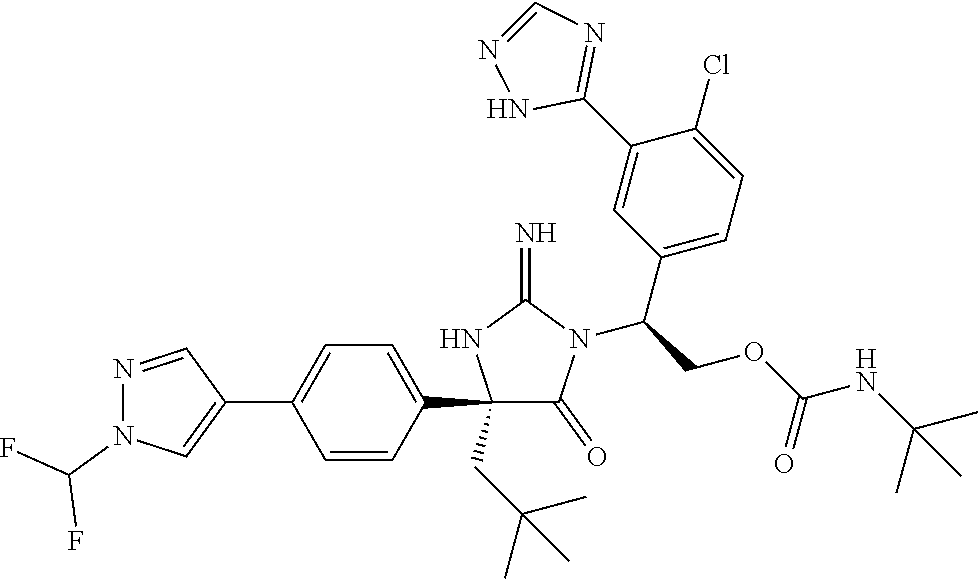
C1(C2=CC=C(C3=CN(C(F)F)N=C3)C=C2)(CC(C)(C)C)C(=O)N(C(COC(NC(C)(C)C)=O)C2=CC=C(Cl)C(C3=NC=NN3)=C2)C(=N)N1
